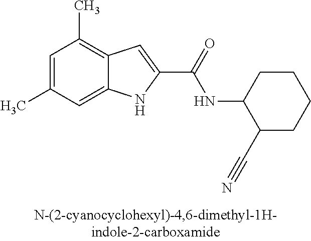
C12=CC(C)=CC(C)=C1C=C(C(=O)NC1C(C#N)CCCC1)N2
